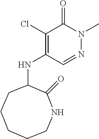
N(C1=C(Cl)C(=O)N(C)N=C1)C1CCCCCNC1=O
